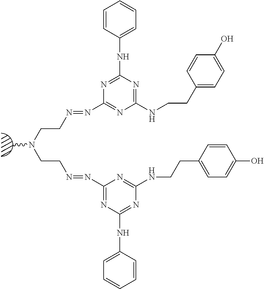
CN(CCN=NC1=NC(NCCC2=CC=C(O)C=C2)=NC(NC2=CC=CC=C2)=N1)CCN=NC1=NC(NC2=CC=CC=C2)=NC(NCCC2=CC=C(O)C=C2)=N1
